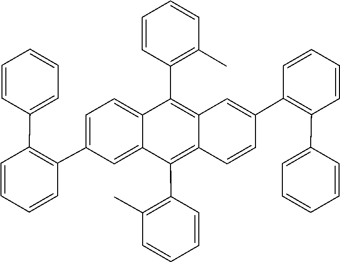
C1(C2=C3C=C(C4=C(C5=CC=CC=C5)C=CC=C4)C=CC3=C(C3=C(C)C=CC=C3)C3=CC(C4=C(C5=CC=CC=C5)C=CC=C4)=CC=C23)=C(C)C=CC=C1
